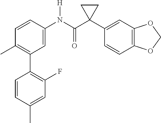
CC1=C(C2=C(F)C=C(C)C=C2)C=C(N(C(C2(C3=CC4=C(C=C3)OCO4)CC2)=O)[H])C=C1
